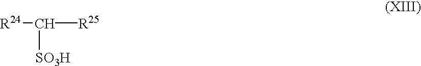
[R24]C([R25])[SO3H]
